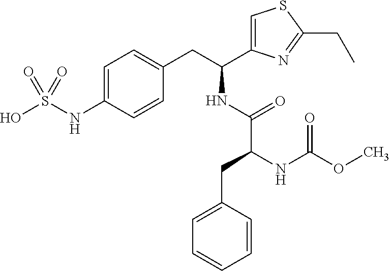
C1=C(NS(O)(=O)=O)C=CC(CC(C2=CSC(CC)=N2)NC(C(NC(OC)=O)CC2=CC=CC=C2)=O)=C1
